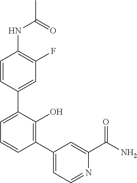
N(C1=C(F)C=C(C2=CC=CC(C3=CC=NC(C(N)=O)=C3)=C2O)C=C1)C(C)=O
